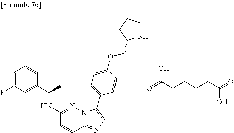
C1=C(F)C=C(C(C)NC2=NN3C(=NC=C3C3=CC=C(OCC4NCCC4)C=C3)C=C2)C=C1.OC(CCCCC(=O)O)=O
